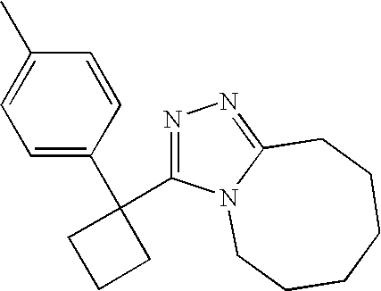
C1=C(C2(C3=NN=C4N3CCCCCC4)CCC2)C=CC(C)=C1
